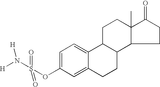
C1=C(OS(N([H])[H])(=O)=O)C=C2C(=C1)C1C(CC2)C2C(C)(CC1)C(=O)CC2
